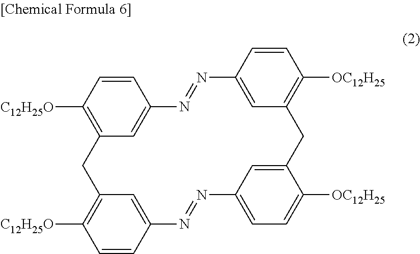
C12=C([C12H25O])C=CC(=C1)N=NC1=CC(=C([OC12H25])C=C1)CC1=CC(=CC=C1[OC12H25])N=NC1=CC(=C([C12H25O])C=C1)C2
